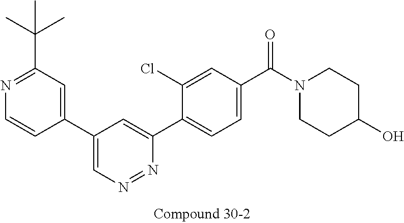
C1(C2=CN=NC(C3=CC=C(C(N4CCC(O)CC4)=O)C=C3Cl)=C2)=CC(C(C)(C)C)=NC=C1
